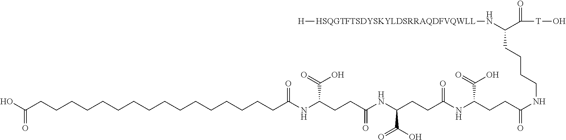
C(CCCNC(CCC(NC(CCC(NC(CCC(NC(CCCCCCCCCCCCCCCCC(O)=O)=O)C(=O)O)=O)C(O)=O)=O)C(=O)O)=O)C(N[HSQGTFTSDYSKYLDSRRAQDFVQWLL][H])C([T]O)=O
